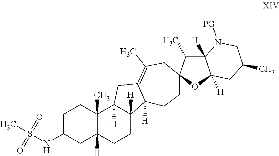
C1C(NS(=O)(=O)C)CC2([H])C(C)(C1)C1([H])C([H])(CC2)C2([H])C(=C(C)CC3(CC2)C(C)C2([H])C([H])(O3)CC(C)CN2[PG])C1
